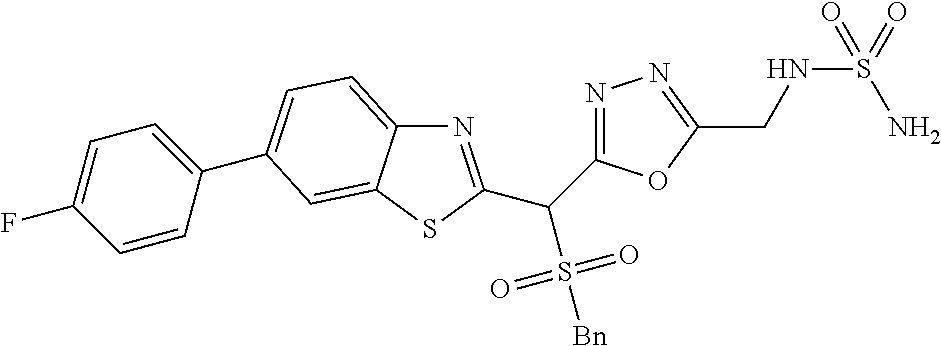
N1=C(C(S([Bn])(=O)=O)C2=NN=C(CNS(=O)(N)=O)O2)SC2=CC(C3=CC=C(F)C=C3)=CC=C12
